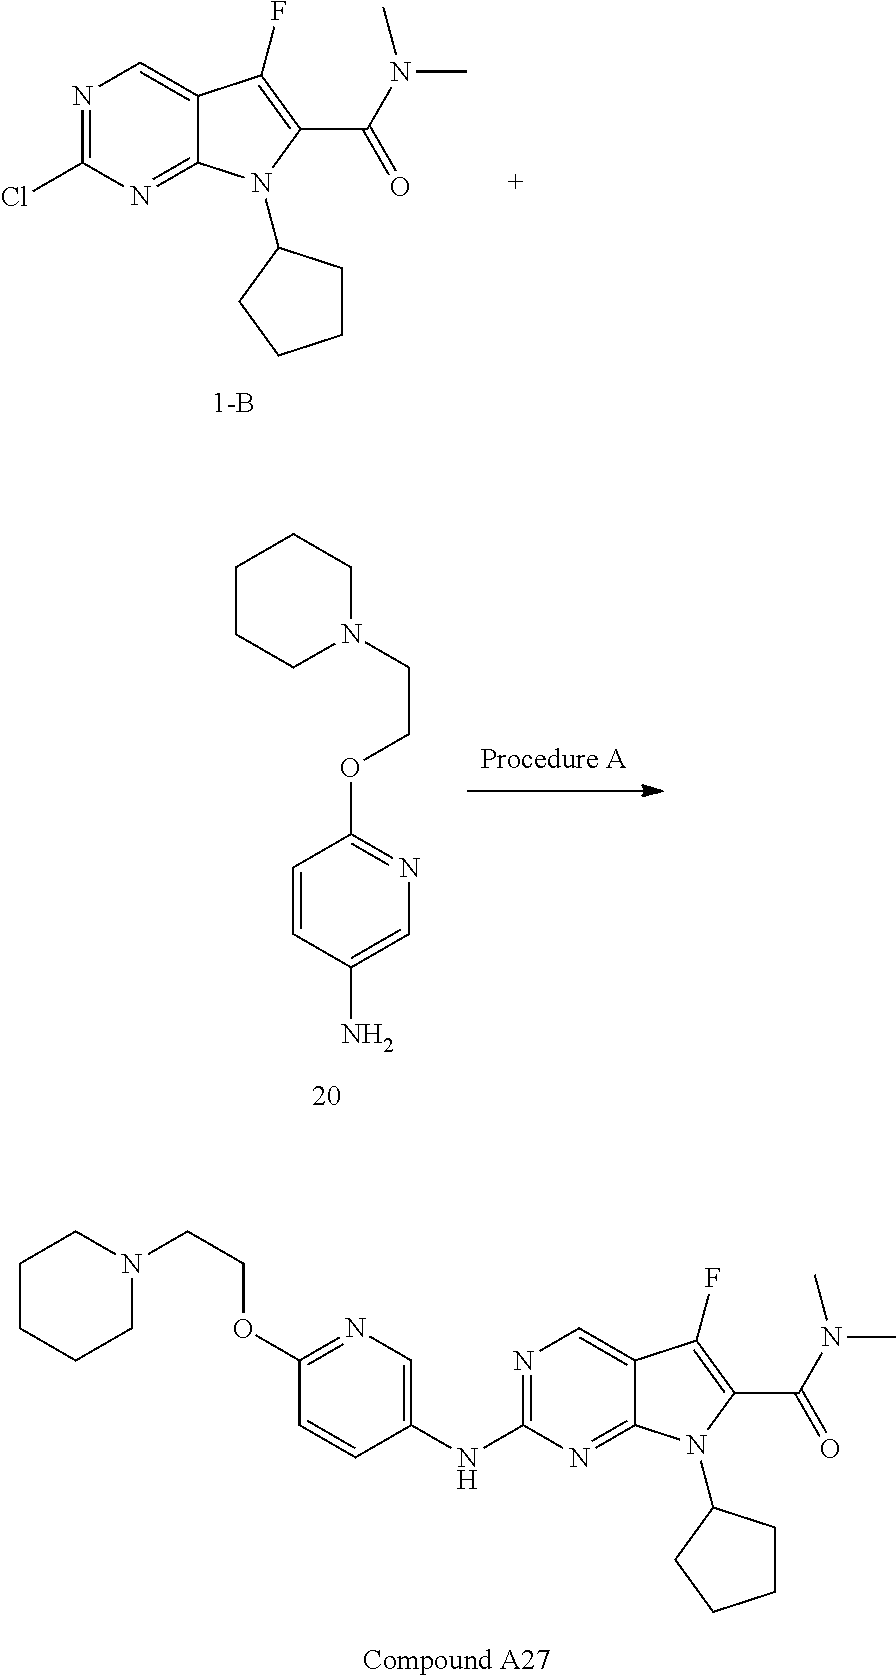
N1=C(Cl)N=C2C(=C1)C(F)=C(C(N(C)C)=O)N2C1CCCC1.C1=C(NC2=NC=C3C(=N2)N(C2CCCC2)C(C(N(C)C)=O)=C3F)C=CC(OCCN2CCCCC2)=N1.C1=C(N)C=CC(OCCN2CCCCC2)=N1
